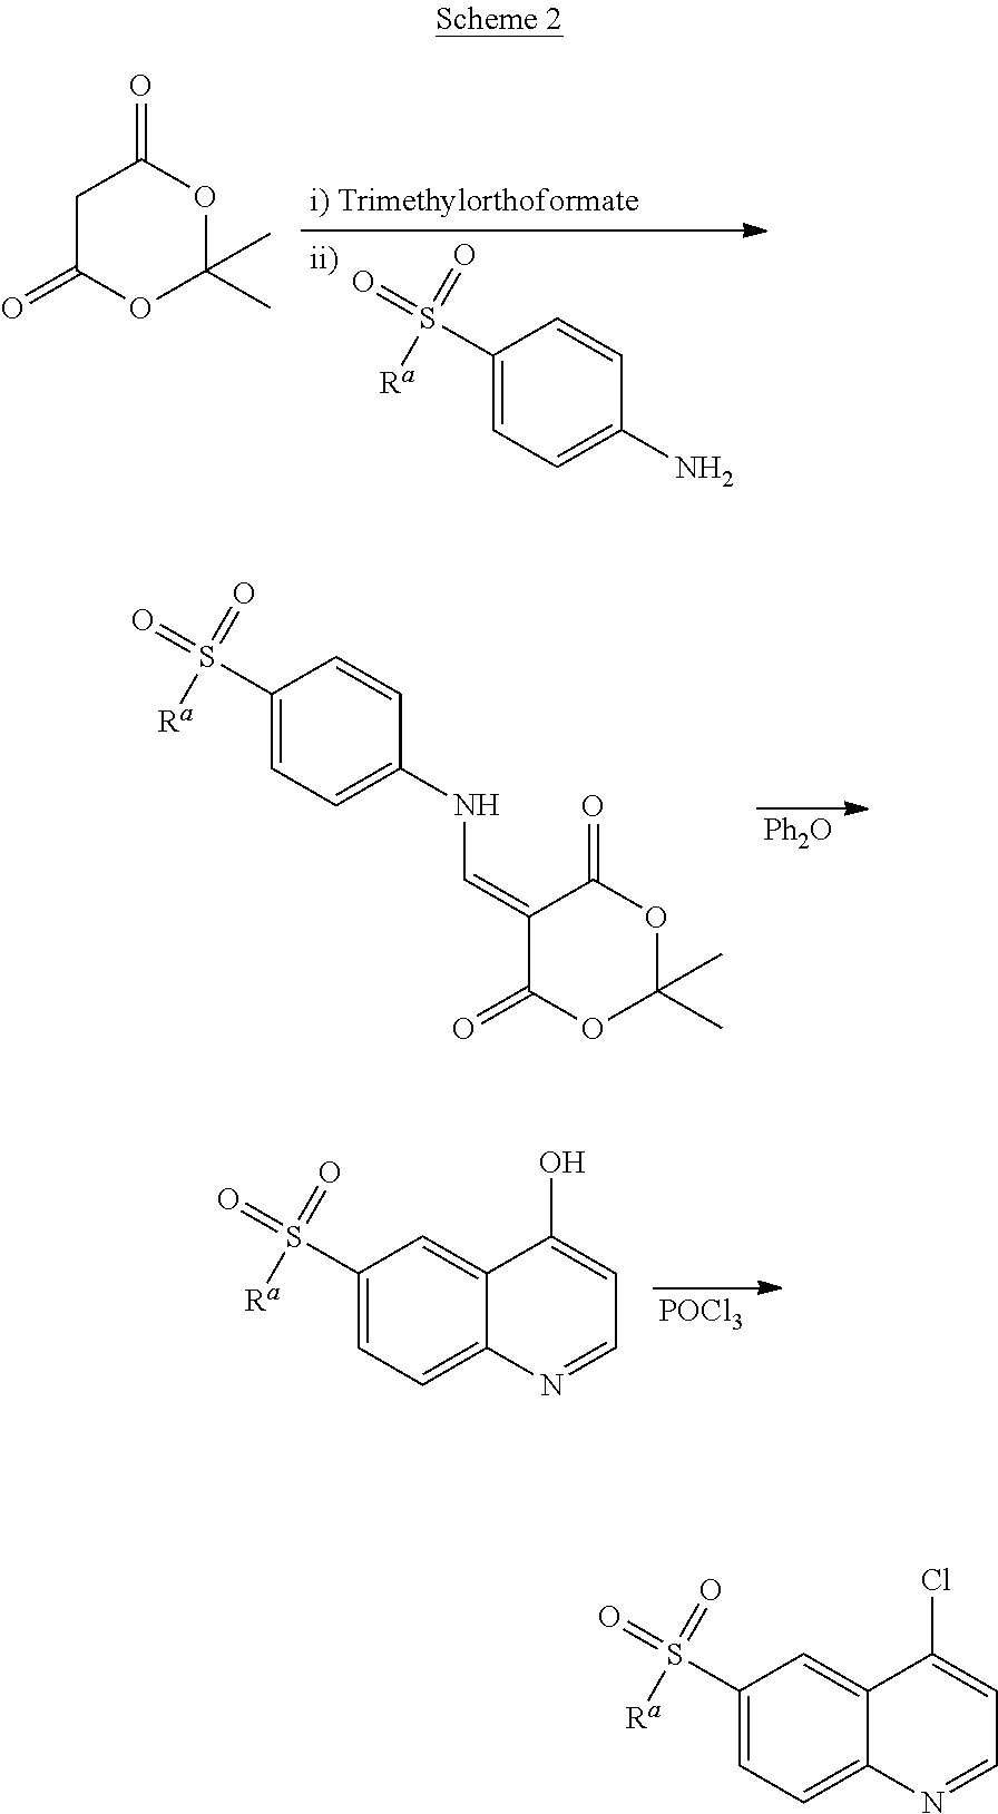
[POCl3].C1(S(=O)([Ra])=O)=CC=C2C(=C1)C(O)=CC=N2.C1(S(=O)([Ra])=O)=CC=C(N)C=C1.C1C(=O)OC(C)(C)OC1=O.[Ph2O].C1(S(=O)([Ra])=O)=CC=C(NC=C2C(=O)OC(C)(C)OC2=O)C=C1.C1(S(=O)([Ra])=O)=CC=C2C(=C1)C(Cl)=CC=N2
